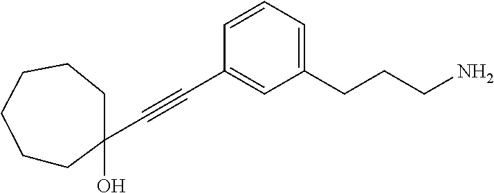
C(#CC1=CC(CCCN)=CC=C1)C1(O)CCCCCC1
